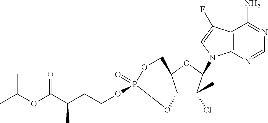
C12C(C)(Cl)C(N3C4=C(C(F)=C3)C(N)=NC=N4)OC1COP(=O)(OCCC(C(OC(C)C)=O)C)O2
